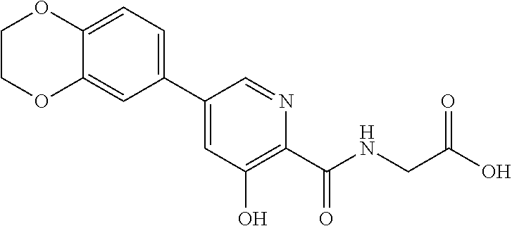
C1(C2=CC=C3C(=C2)OCCO3)=CC(O)=C(C(=O)NCC(O)=O)N=C1
